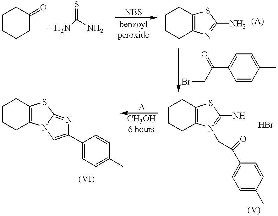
C1CCCC(=O)C1.[+ H2N]C(N)=S.C1CCC2=C(C1)SC(N)=N2.C1(C)=CC=C(C(CBr)=O)C=C1.C1CCC2=C(C1)SC(N)=N2CC(C1=CC=C(C)C=C1)=O.C1CCC2=C(C1)SC1=NC(C3=CC=C(C)C=C3)=CN21
